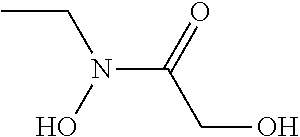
CCN(C(CO)=O)O
